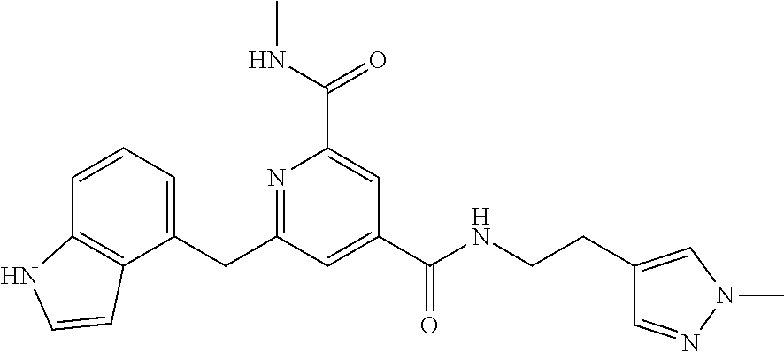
N1=C(CC2=CC=CC3=C2C=CN3)C=C(C(NCCC2=CN(C)N=C2)=O)C=C1C(NC)=O
